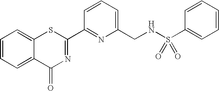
C1=CC=C(CNS(C2=CC=CC=C2)(=O)=O)N=C1C1=NC(=O)C2=CC=CC=C2S1
